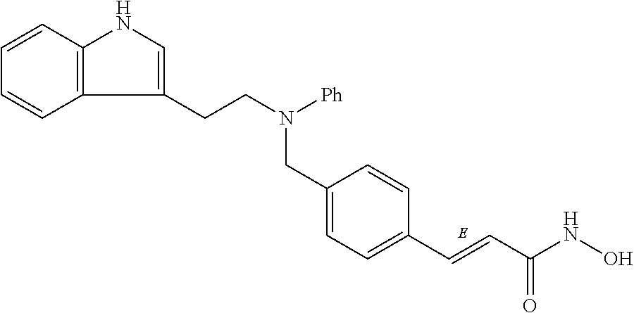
C(C1=CC=C(C=CC(NO)=O)C=C1)N([Ph])CCC1=CNC2=C1C=CC=C2
